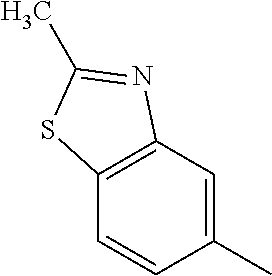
C12=C(C=C(C)C=C1)N=C(C)S2
